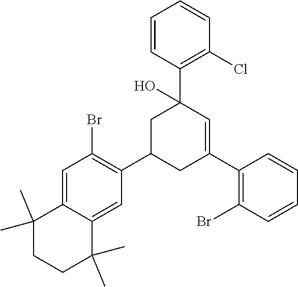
C12=CC(Br)=C(C3CC(C4=C(Br)C=CC=C4)=CC(C4=C(Cl)C=CC=C4)(O)C3)C=C1C(C)(C)CCC2(C)C
